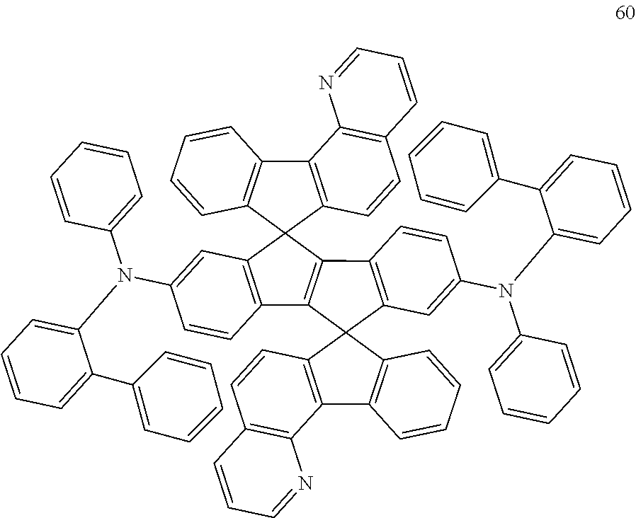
C1=CC2=C(C3=C1C1(C4=C3C=CC=C4)C3=C(C=CC(N(C4=CC=CC=C4)C4=CC=CC=C4C4=CC=CC=C4)=C3)C3=C1C1=C(C=C(N(C4=CC=CC=C4)C4=CC=CC=C4C4=CC=CC=C4)C=C1)C31C3=C(C4=C(C=C3)C=CC=N4)C3=C1C=CC=C3)N=CC=C2
